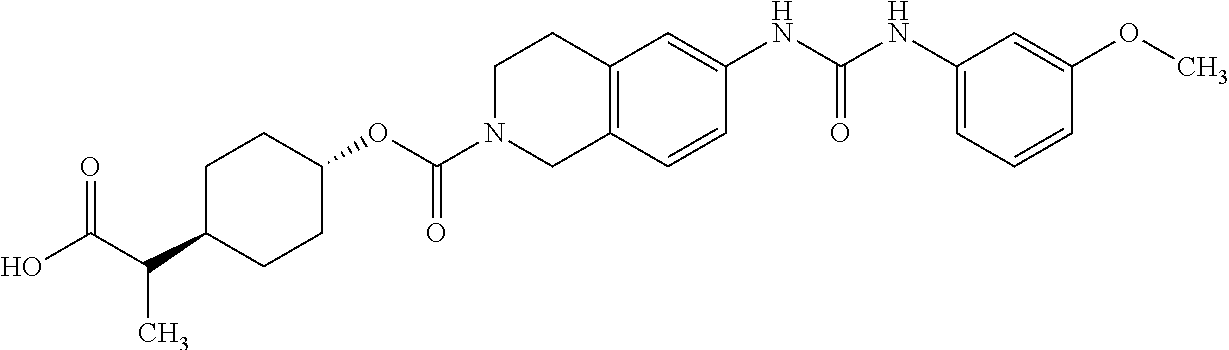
C1C(C(C(O)=O)C)CCC(OC(N2CC3=C(CC2)C=C(NC(NC2=CC=CC(OC)=C2)=O)C=C3)=O)C1
